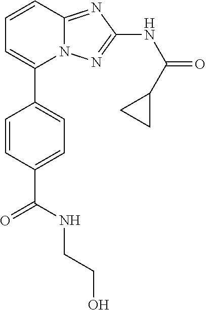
C1=CC(C(=O)NCCO)=CC=C1C1=CC=CC2=NC(NC(=O)C3CC3)=NN12
